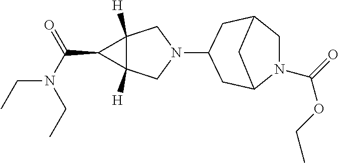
C1C2([H])C([H])(CN1C1CC3N(C(=O)OCC)CC(C1)C3)C2C(N(CC)CC)=O
